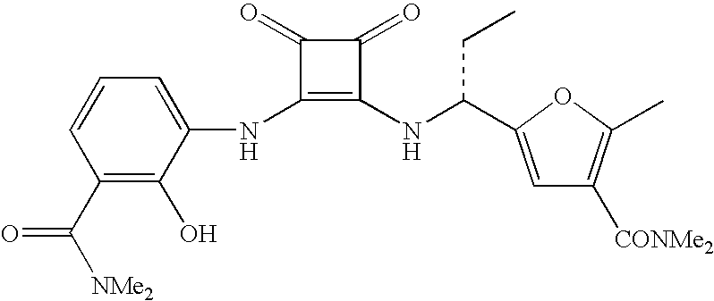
C1(C([NMe2])=O)=C(O)C(NC2=C(NC(CC)C3=CC([CONMe2])=C(C)O3)C(=O)C2=O)=CC=C1
